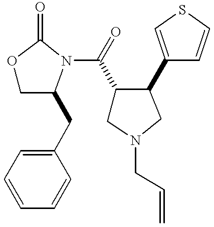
C1(C(N2C(CC3=CC=CC=C3)COC2=O)=O)CN(CC=C)CC1C1=CSC=C1
